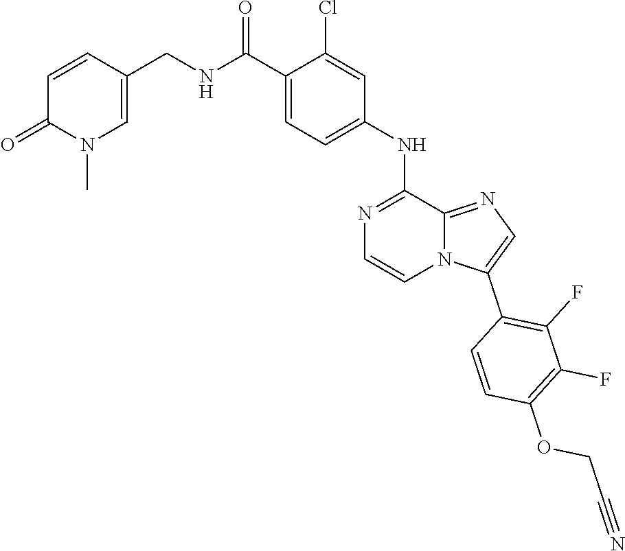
C(COC1=C(F)C(F)=C(C2=CN=C3N2C=CN=C3NC2=CC=C(C(NCC3=CN(C)C(=O)C=C3)=O)C(Cl)=C2)C=C1)#N
